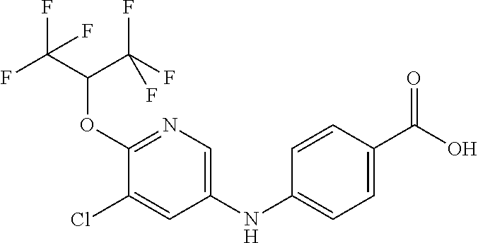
FC(C(C(F)(F)F)OC1=NC=C(NC2=CC=C(C(O)=O)C=C2)C=C1Cl)(F)F
